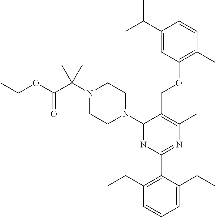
C1(N2CCN(C(C(OCC)=O)(C)C)CC2)=NC(C2=C(CC)C=CC=C2CC)=NC(C)=C1COC1=C(C)C=CC(C(C)C)=C1
